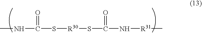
CNC(=O)S[R30]SC(=O)N[R31]C
